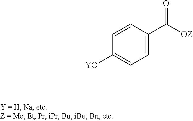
C1=CC(C([OZ])=O)=CC=C1[YO]
